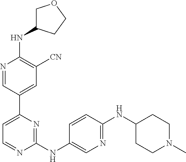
N(C1=C([CN])C=C(C2=CC=NC(NC3=CN=C(NC4CCN(C)CC4)C=C3)=N2)C=N1)C1COCC1
